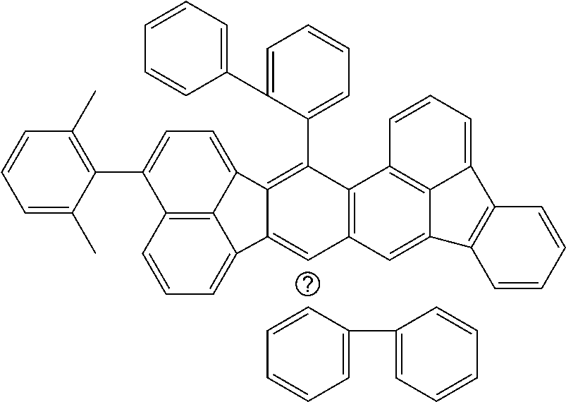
C1=CC=C2C3=C1C(C1=C(C)C=CC=C1C)=CC=C3C1=C(C3=CC=CC=C3C3=CC=CC=C3)C3=C(C=C21)C=C1C2=C3C=CC=C2C2=C1C=CC=C2.C1=CC=CC=C1C1=CC=CC=C1
